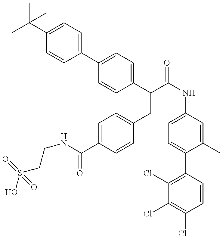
OS(CCNC(=O)C1=CC=C(CC(C2=CC=C(C3=CC=C(C(C)(C)C)C=C3)C=C2)C(=O)NC2=CC=C(C3=C(Cl)C(Cl)=C(Cl)C=C3)C(C)=C2)C=C1)(=O)=O
